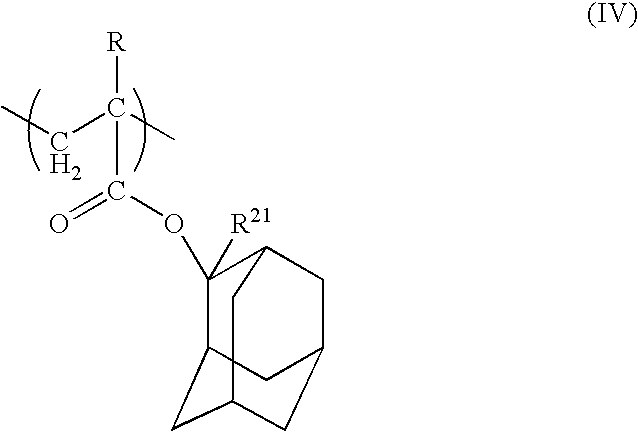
CCC(C)([R])C(=O)OC1([R21])C2CC3CC(CC1C3)C2
